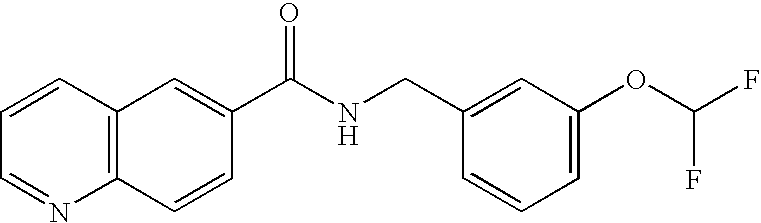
C1=CC=NC2=C1C=C(C(NCC1=CC(OC(F)F)=CC=C1)=O)C=C2
